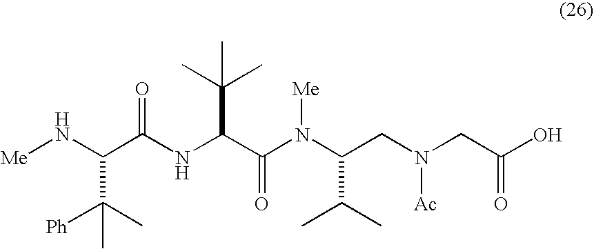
C(NC(C(N(C(CN(CC(O)=O)[Ac])C(C)C)[Me])=O)C(C)(C)C)(=O)C(C(C)([Ph])C)N[Me]
